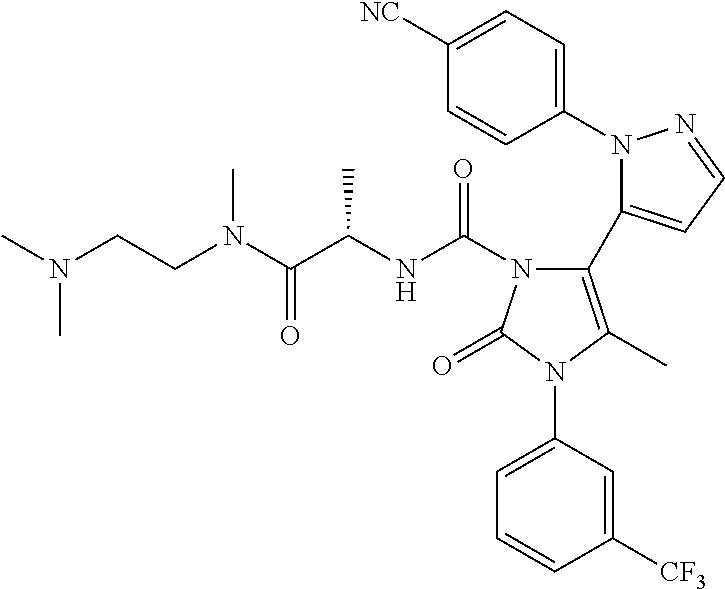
C1(N2N=CC=C2C2=C(C)N(C3=CC=CC([CF3])=C3)C(=O)N2C(NC(C(N(CCN(C)C)C)=O)C)=O)=CC=C([NC])C=C1
